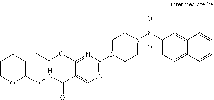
C1(S(N2CCN(C3=NC=C(C(NOC4CCCCO4)=O)C(OCC)=N3)CC2)(=O)=O)=CC=C2C(=C1)C=CC=C2
